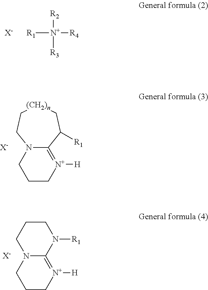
[R2][N+]([R3])([R1])[R4].[X-].N12C(=[N+]([H])CCC1)C([R1])C[(CH2)n]CC2.[X-].N12C(=[N+]([H])CCC1)N([R1])CCC2.[X-]
